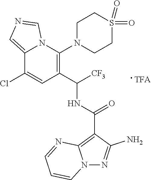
C12=CN=CN1C(N1CCS(=O)(=O)CC1)=C(C([CF3])NC(C1=C3N(N=C1N)C=CC=N3)=O)C=C2Cl
